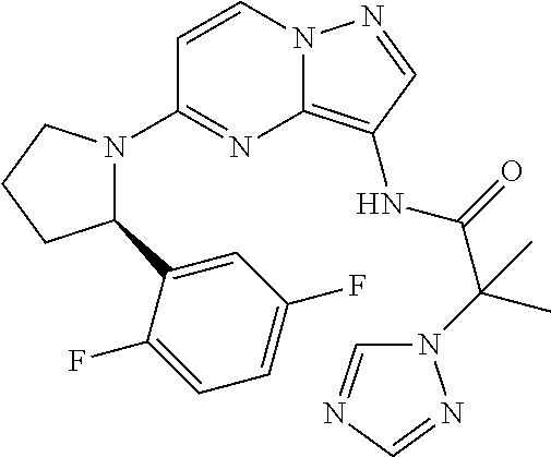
C1=CN2C(=C(NC(=O)C(N3C=NC=N3)(C)C)C=N2)N=C1N1C(C2=CC(F)=CC=C2F)CCC1
